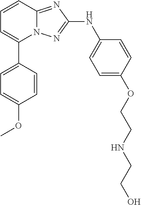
N12C(=NC(NC3=CC=C(OCCNCCO)C=C3)=N1)C=CC=C2C1=CC=C(OC)C=C1
